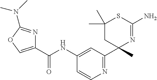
C1(C(NC2=CC(C3(C)N=C(N)SC(C)(C)C3)=NC=C2)=O)=COC(N(C)C)=N1
